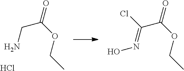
C(N)C(OCC)=O.Cl.C(=NO)(C(OCC)=O)Cl
